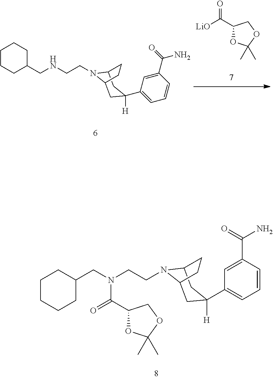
C1(C(N)=O)=CC(C2([H])CC3N(CCNCC4CCCCC4)C(C2)CC3)=CC=C1.O=C([LiO])C1OC(C)(C)OC1.C1(C2([H])CC3N(CCN(CC4CCCCC4)C(=O)C4OC(C)(C)OC4)C(C2)CC3)=CC=CC(C(=O)N)=C1
